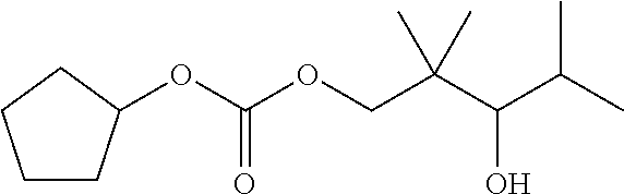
C1CC(OC(OCC(C(C(C)C)O)(C)C)=O)CC1
